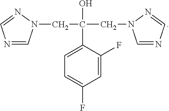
N1=CN(CC(O)(CN2C=NC=N2)C2=CC=C(F)C=C2F)N=C1
